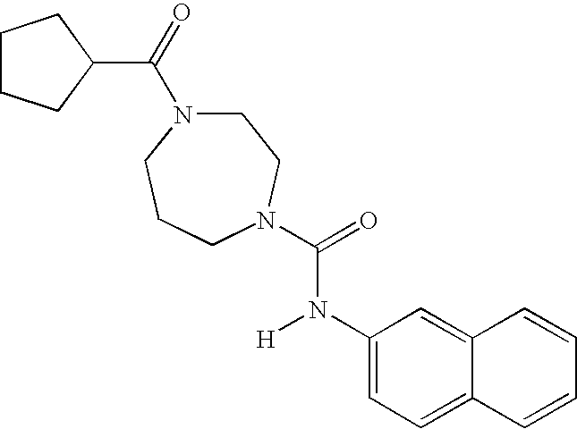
C1CCC(C(=O)N2CCN(C(=O)N(C3=CC=C4C(=C3)C=CC=C4)[H])CCC2)C1
